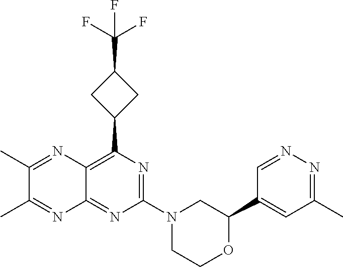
N1=C(N2CC(C3=CC(C)=NN=C3)OCC2)N=C2C(=C1C1CC(C(F)(F)F)C1)N=C(C)C(C)=N2
